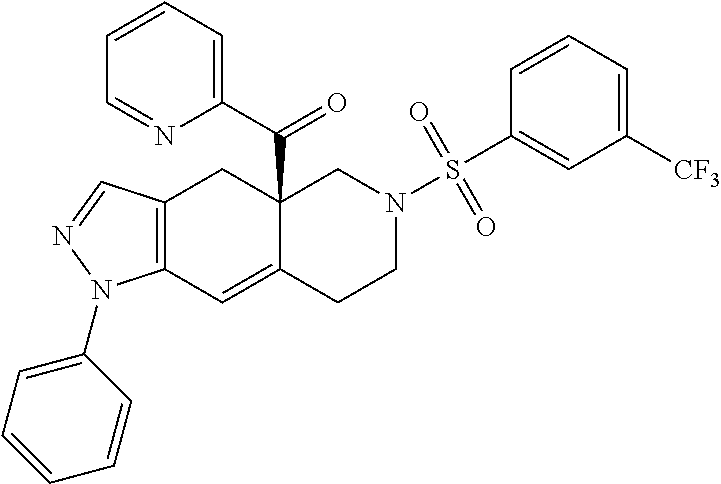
C12=C(C=C3C(C(C4=CC=CC=N4)=O)(C1)CN(S(C1=CC([CF3])=CC=C1)(=O)=O)CC3)N(C1=CC=CC=C1)N=C2
